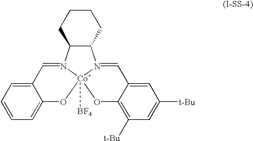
C12=CC=CC=C1O[Co]13([BF4])N(=C2)C2C(N1=CC1=CC([t-Bu])=CC([t-Bu])=C1O3)CCCC2
